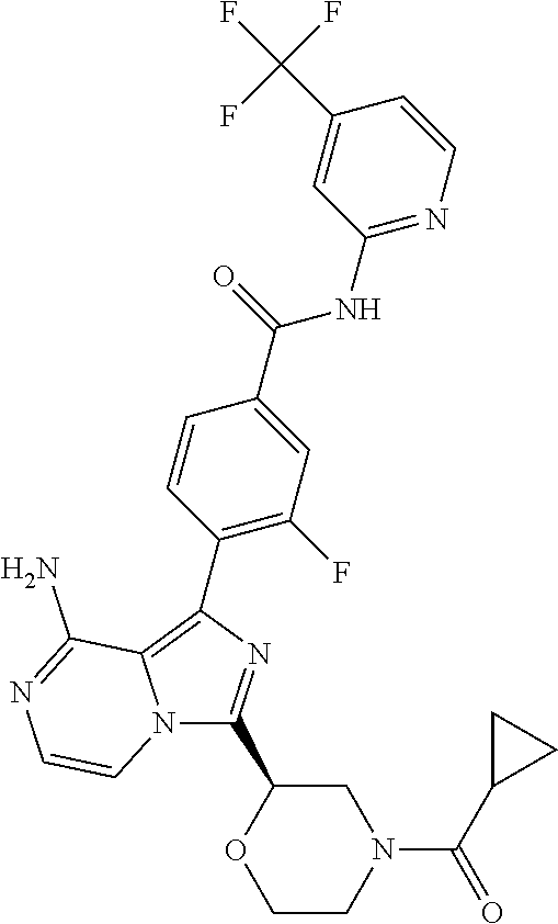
C1(C2=C3N(C(C4OCCN(C(C5CC5)=O)C4)=N2)C=CN=C3N)=C(F)C=C(C(=O)NC2=NC=CC(C(F)(F)F)=C2)C=C1
